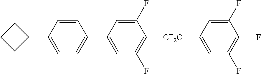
C1(C2CCC2)=CC=C(C2=CC(F)=C([CF2O]C3=CC(F)=C(F)C(F)=C3)C(F)=C2)C=C1
